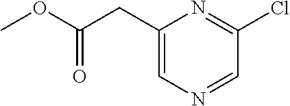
C1(CC(OC)=O)=CN=CC(Cl)=N1
